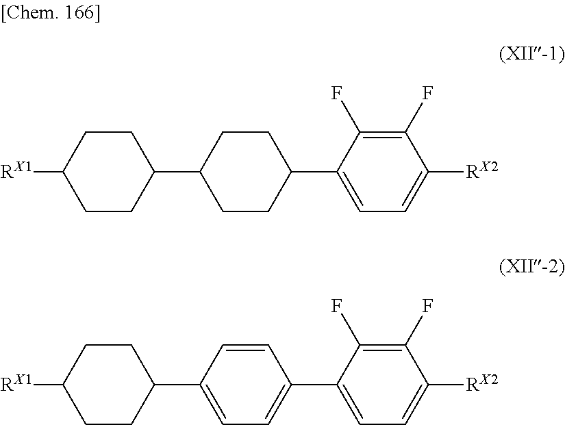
C1CC(C2CCC([RX1])CC2)CCC1C1=CC=C([RX2])C(F)=C1F.C1=CC(C2CCC([RX1])CC2)=CC=C1C1=CC=C([RX2])C(F)=C1F
